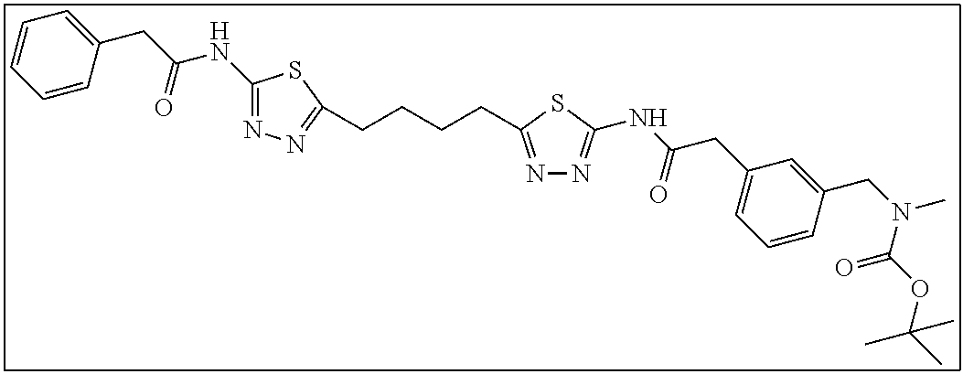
C1(NC(CC2=CC=CC=C2)=O)=NN=C(CCCCC2=NN=C(NC(CC3=CC=CC(CN(C)C(OC(C)(C)C)=O)=C3)=O)S2)S1
